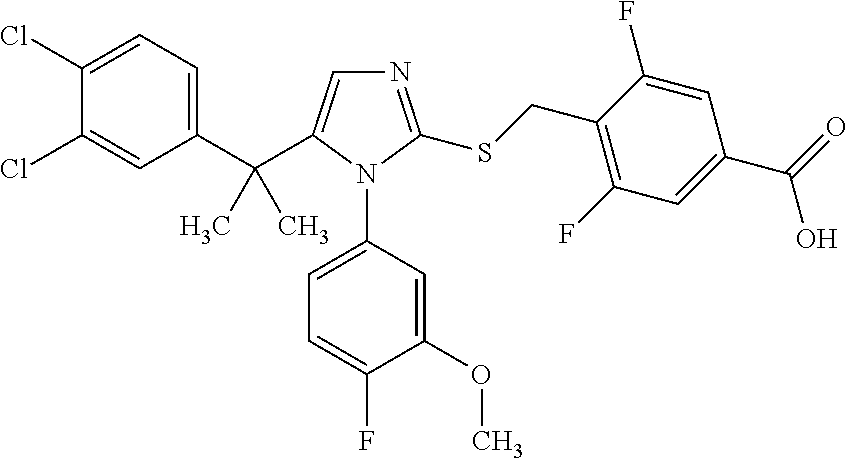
C1(C(C)(C)C2=CN=C(SCC3=C(F)C=C(C(O)=O)C=C3F)N2C2=CC=C(F)C(OC)=C2)=CC=C(Cl)C(Cl)=C1
